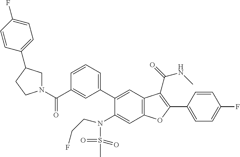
C1=CC(C2=C(C(=O)NC)C3=C(C=C(N(S(=O)(=O)C)CCF)C(C4=CC=CC(C(N5CC(C6=CC=C(F)C=C6)CC5)=O)=C4)=C3)O2)=CC=C1F
